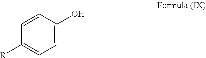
C1=C(O)C=CC([R])=C1
